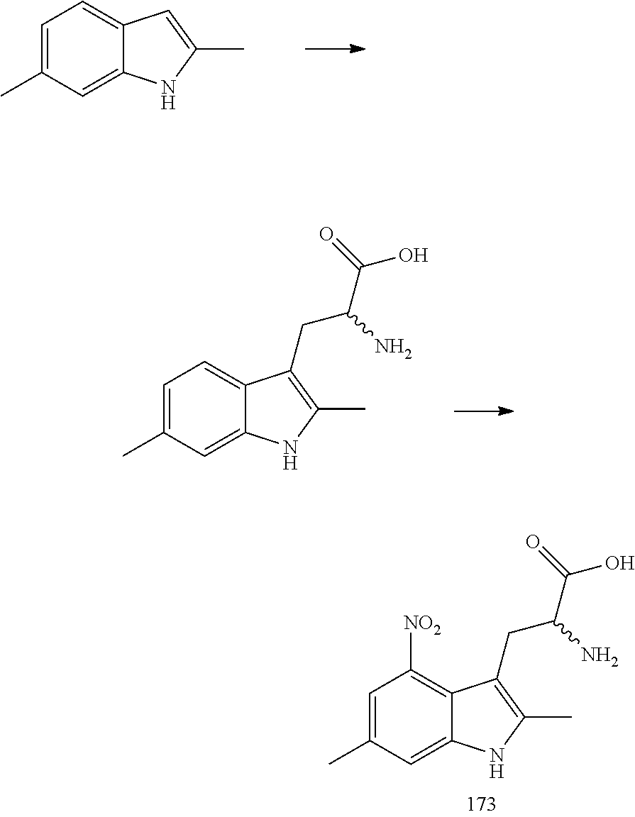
C1=C(C)C=C2C(=C1)C=C(C)N2.C1=C(C)C=C2C(=C1)C(CC(C(=O)O)N)=C(C)N2.C1=C(C)C=C2C(=C1[NO2])C(CC(C(=O)O)N)=C(C)N2
